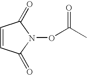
C1=CC(=O)N(OC(C)=O)C1=O
